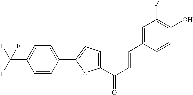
C1(C(C=CC2=CC(F)=C(O)C=C2)=O)=CC=C(C2=CC=C(C(F)(F)F)C=C2)S1
